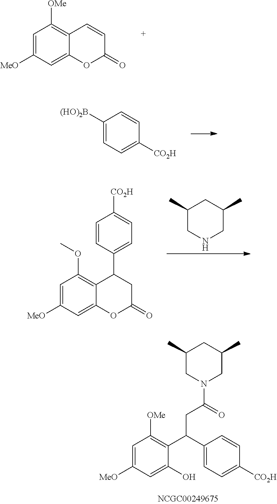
C1=C([MeO])C=C2C(=C1[OMe])C=CC(=O)O2.C1([(HO)2B])=CC=C([CO2H])C=C1.C1=C([MeO])C=C2C(=C1OC)C(C1=CC=C([CO2H])C=C1)CC(=O)O2.C1(C)CNCC(C)C1.C1=C([MeO])C=C(O)C(C(C2=CC=C([CO2H])C=C2)CC(=O)N2CC(C)CC(C)C2)=C1[OMe]
